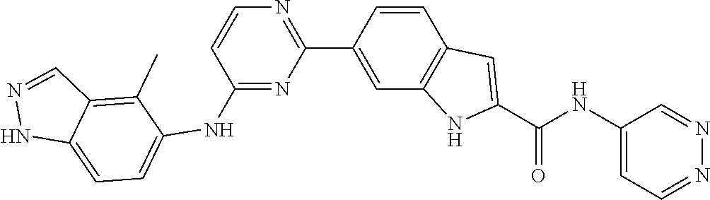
C1(NC2=CC=C3NN=CC3=C2C)=NC(C2=CC3=C(C=C2)C=C(C(NC2=CC=NN=C2)=O)N3)=NC=C1
